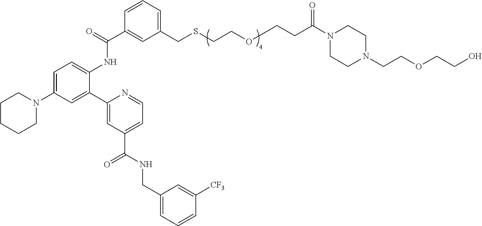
C1=C(N2CCCCC2)C=C(C2=CC(C(NCC3=CC=CC([CF3])=C3)=O)=CC=N2)C(NC(C2=CC(CSCCOCCC(N3CCN(CCOCCO)CC3)=O)=CC=C2)=O)=C1
